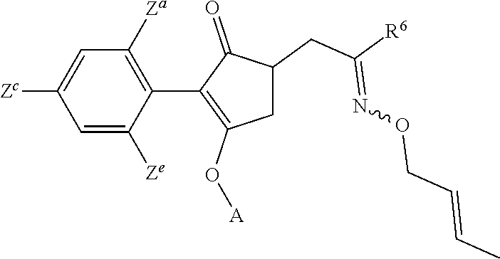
C1=C([Ze])C(C2=C(O[A])CC(CC([R6])=NOCC=CC)C2=O)=C([Za])C=C1[Zc]
